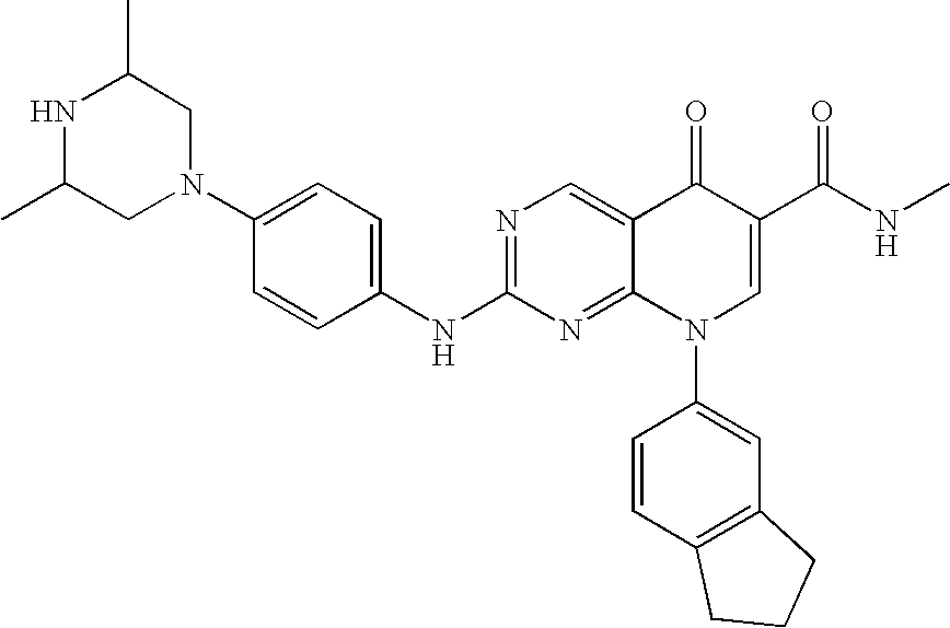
N1C(C)CN(C2=CC=C(NC3=NC=C4C(=N3)N(C3=CC5=C(C=C3)CCC5)C=C(C(=O)NC)C4=O)C=C2)CC1C
